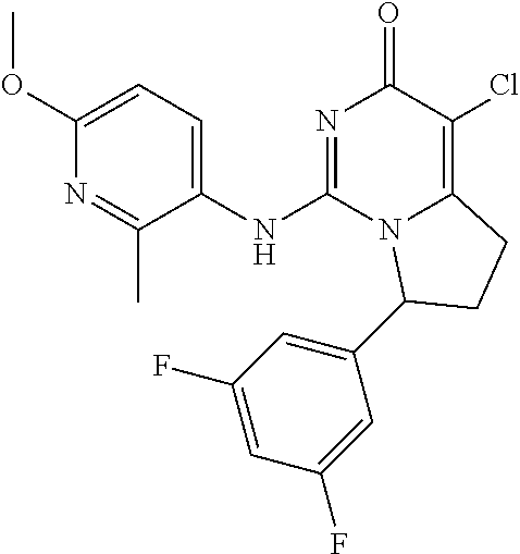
C1(OC)=CC=C(NC2=NC(=O)C(Cl)=C3N2C(C2=CC(F)=CC(F)=C2)CC3)C(C)=N1
